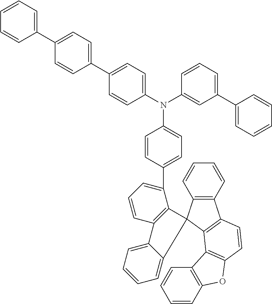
N(C1=CC=C(C2=CC=CC3=C2C2(C4=CC=CC=C34)C3=C(C4=C2C2=C(C=C4)OC4=C2C=CC=C4)C=CC=C3)C=C1)(C1=CC=C(C2=CC=C(C3=CC=CC=C3)C=C2)C=C1)C1=CC(C2=CC=CC=C2)=CC=C1
